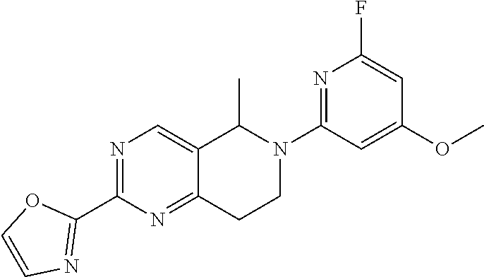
C12=CN=C(C3=NC=CO3)N=C1CCN(C1=NC(F)=CC(OC)=C1)C2C
